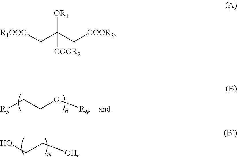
[R5]CCO[R6].OCC[OH].[R1OOC]CC(C[COOR3])([OR4])[COOR2]
